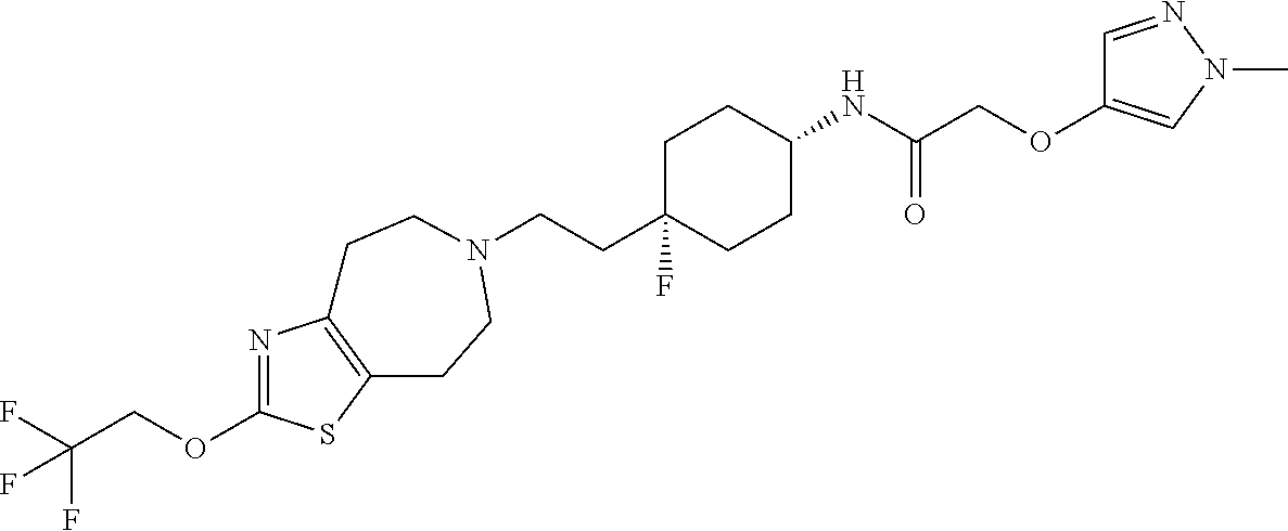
C(CC1(F)CCC(NC(COC2=CN(C)N=C2)=O)CC1)N1CCC2=C(N=C(OCC(F)(F)F)S2)CC1
